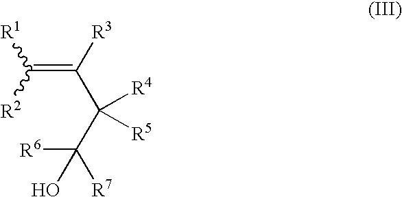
C(=C(C(C([R6])([R7])O)([R4])[R5])[R3])([R1])[R2]
